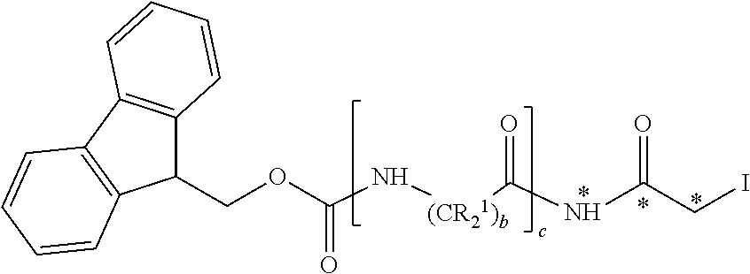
N([(CR21)b]C(NC(CI)=O)=O)C(OCC1C2=C(C3=C1C=CC=C3)C=CC=C2)=O
